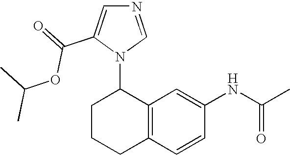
C12=C(C=CC(NC(C)=O)=C1)CCCC2N1C=NC=C1C(OC(C)C)=O
